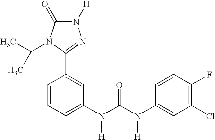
C1=CC=C(N(C(N(C2=CC(Cl)=C(F)C=C2)[H])=O)[H])C=C1C1=NN([H])C(=O)N1C(C)C
